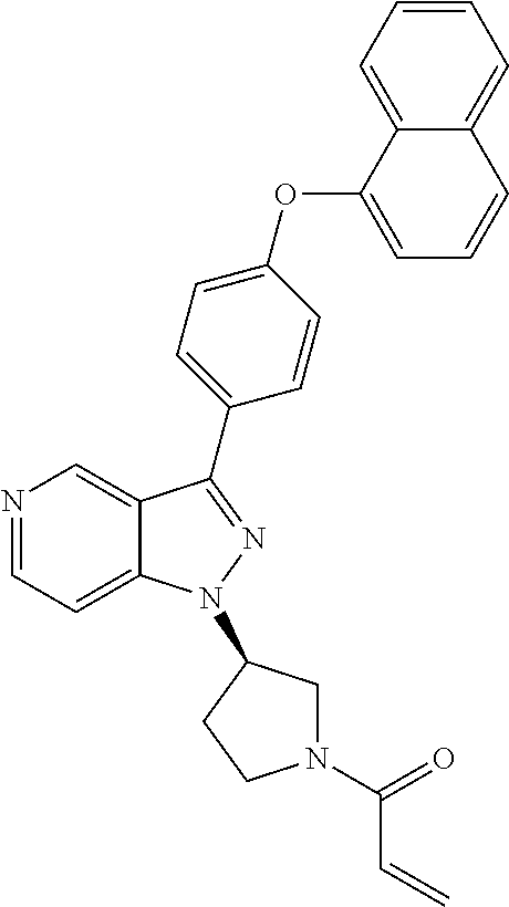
N1=CC=C2C(=C1)C(C1=CC=C(OC3=CC=CC4=CC=CC=C34)C=C1)=NN2C1CN(C(=O)C=C)CC1
